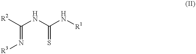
C(=N[R3])([R2])NC(N[R1])=S
